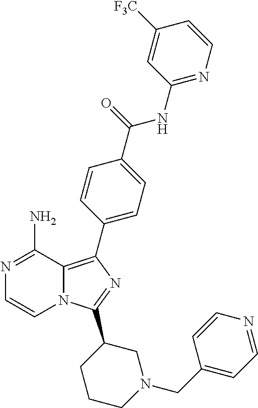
N1=C(N)C2=C(C3=CC=C(C(=O)NC4=NC=CC([F3C])=C4)C=C3)N=C(C3CCCN(CC4=CC=NC=C4)C3)N2C=C1
